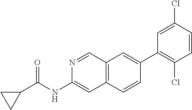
N1=CC2=C(C=C1NC(C1CC1)=O)C=CC(C1=C(Cl)C=CC(Cl)=C1)=C2
